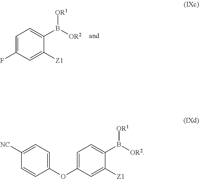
C1=C(F)C=C([Z1])C(B([OR2])[OR1])=C1.C1(OC2=CC=C(B([OR2])[OR1])C([Z1])=C2)=CC=C([NC])C=C1
